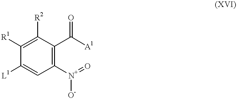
[L1]C1=CC([N+]([O-])=O)=C(C([A1])=O)C([R2])=C1[R1]
